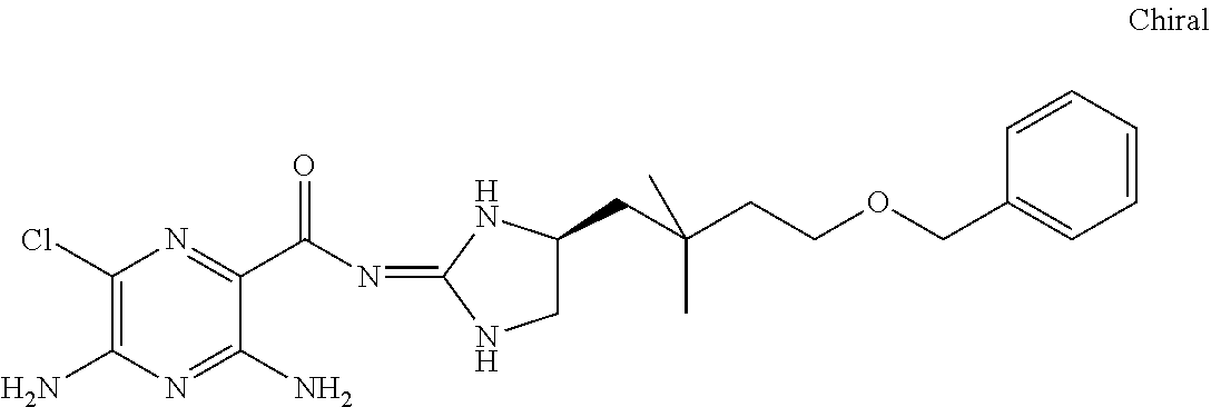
C1(Cl)=C(N)N=C(N)C(C(N=C2NCC(CC(CCOCC3=CC=CC=C3)(C)C)N2)=O)=N1
